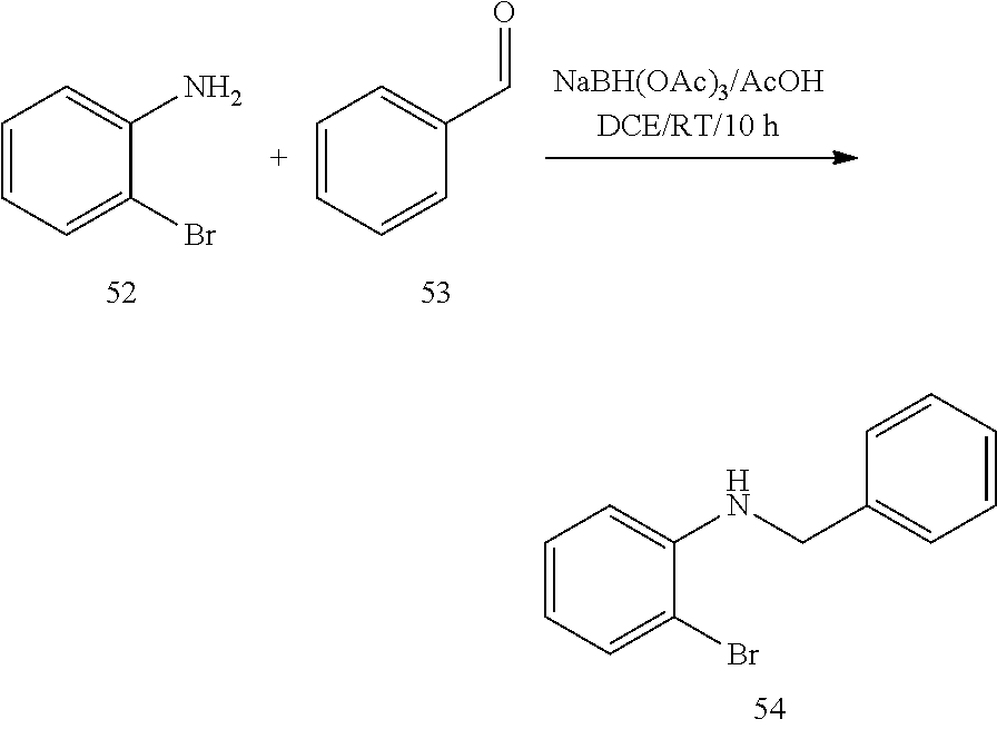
C1=CC=C(Br)C(NCC2=CC=CC=C2)=C1.C1=CC=C(Br)C(N)=C1.C1=CC=CC(C=O)=C1
